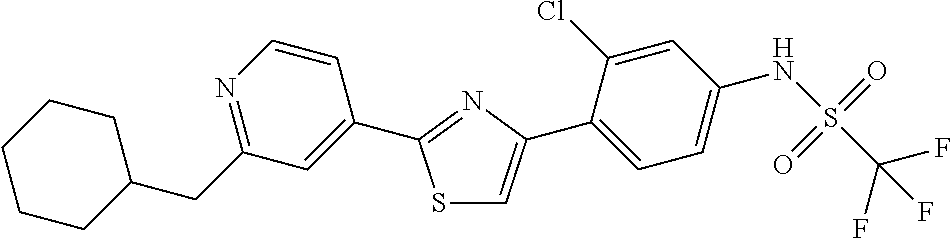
S1C=C(C2=CC=C(NS(=O)(=O)C(F)(F)F)C=C2Cl)N=C1C1=CC(CC2CCCCC2)=NC=C1
